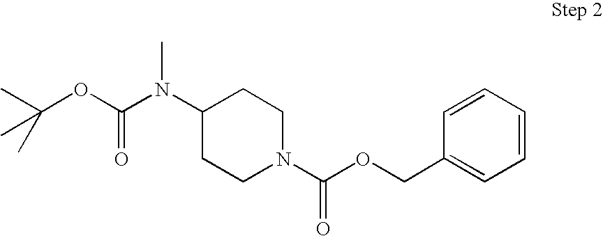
N1(C(OCC2=CC=CC=C2)=O)CCC(N(C(OC(C)(C)C)=O)C)CC1
